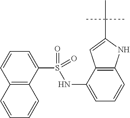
C12=C(C(S(=O)(NC3=CC=CC4=C3C=C(C(C)(C)C)N4)=O)=CC=C1)C=CC=C2
